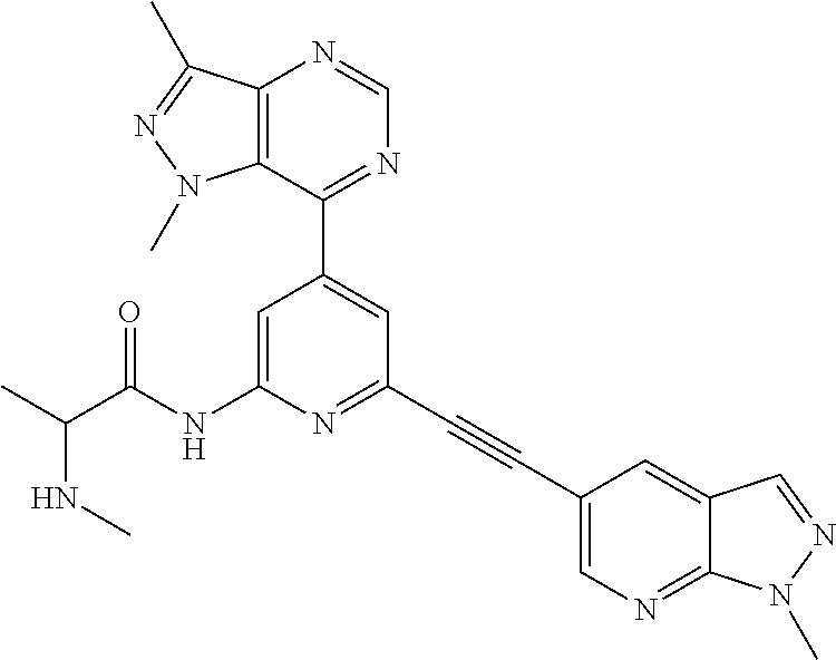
N(C(C)C(NC1=CC(C2=NC=NC3=C2N(C)N=C3C)=CC(C#CC2=CN=C3C(=C2)C=NN3C)=N1)=O)C
